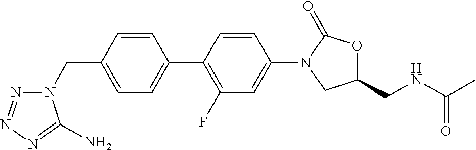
C1=C(CN2N=NN=C2N)C=CC(C2=C(F)C=C(N3CC(CNC(C)=O)OC3=O)C=C2)=C1
